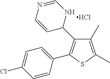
Cl.C1(C)=C(C)SC(C2=CC=C(Cl)C=C2)=C1C1NC=NC=C1
